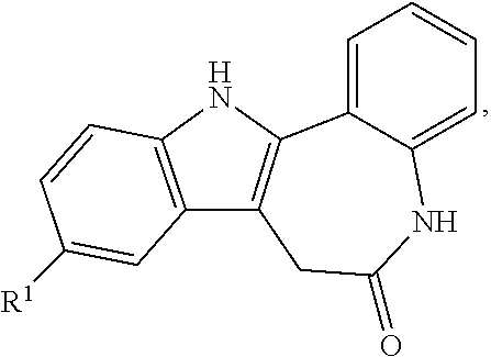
C1=C2C(=CC=C1)NC(=O)CC1=C2NC2=C1C=C([R1])C=C2
